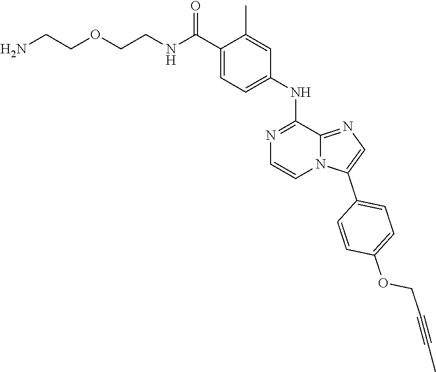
N(C(=O)C1=CC=C(NC2=NC=CN3C2=NC=C3C2=CC=C(OCC#CC)C=C2)C=C1C)CCOCCN
